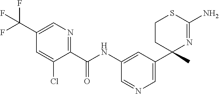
C(NC1=CC(C2(C)N=C(N)SCC2)=CN=C1)(=O)C1=NC=C(C(F)(F)F)C=C1Cl
